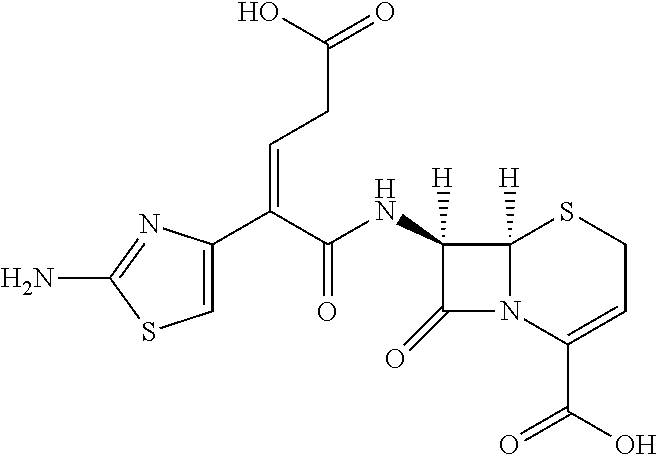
C1=C(C(C(NC2([H])C(=O)N3C2([H])SCC=C3C(O)=O)=O)=CCC(=O)O)N=C(N)S1
